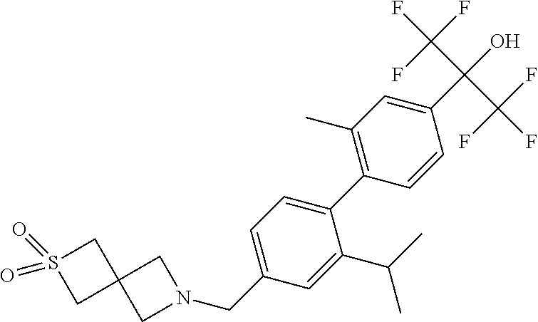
N1(CC2=CC=C(C3=C(C)C=C(C(O)(C(F)(F)F)C(F)(F)F)C=C3)C(C(C)C)=C2)CC2(C1)CS(=O)(=O)C2
